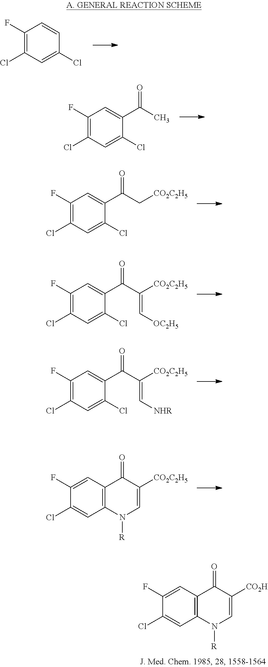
C1(F)=CC2=C(C=C1Cl)N([R])C=C([CO2H])C2=O.C1(F)=C(Cl)C=C(Cl)C=C1.C1(F)=C(Cl)C=C(Cl)C(C(C)=O)=C1.C1(F)=C(Cl)C=C(Cl)C(C(C[CO2C2H5])=O)=C1.C1(F)=C(Cl)C=C(Cl)C(C(C([CO2C2H5])=C[OC2H5])=O)=C1.C1(F)=C(Cl)C=C(Cl)C(C(C([CO2C2H5])=C[NHR])=O)=C1.C1(F)=CC2=C(C=C1Cl)N([R])C=C([CO2C2H5])C2=O
